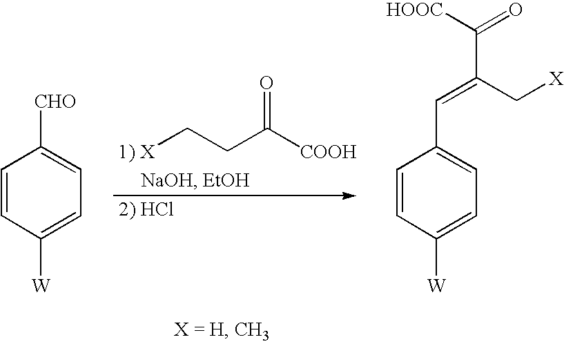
C1=CC([W])=CC=C1[CHO].C1=CC([W])=CC=C1C=C(C[X])C(=O)[HOOC].[1) X]CCC([COOH])=O
